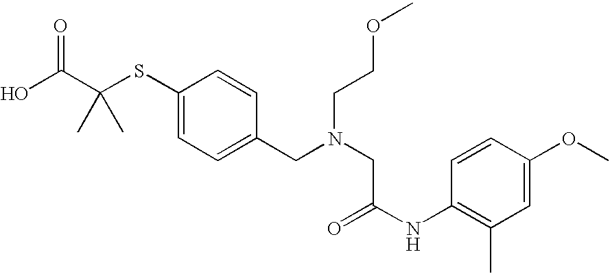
C1(SC(C(O)=O)(C)C)=CC=C(CN(CC(NC2=C(C)C=C(OC)C=C2)=O)CCOC)C=C1
